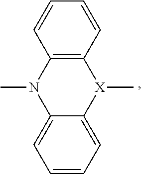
C12=C(C=CC=C1)[X](C)C1=CC=CC=C1N2C
